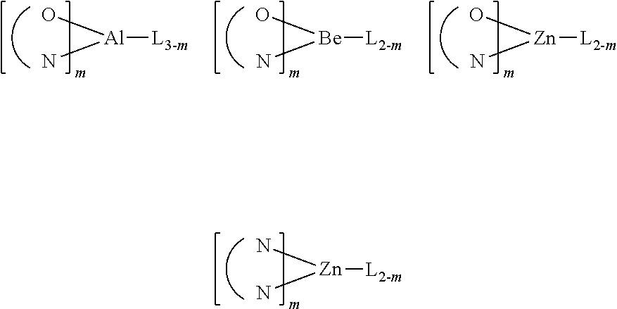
N[Zn](N)[L2-m].O[Al](N)[L3-m].O[Be](N)[L2-m].O[Zn](N)[L2-m]
